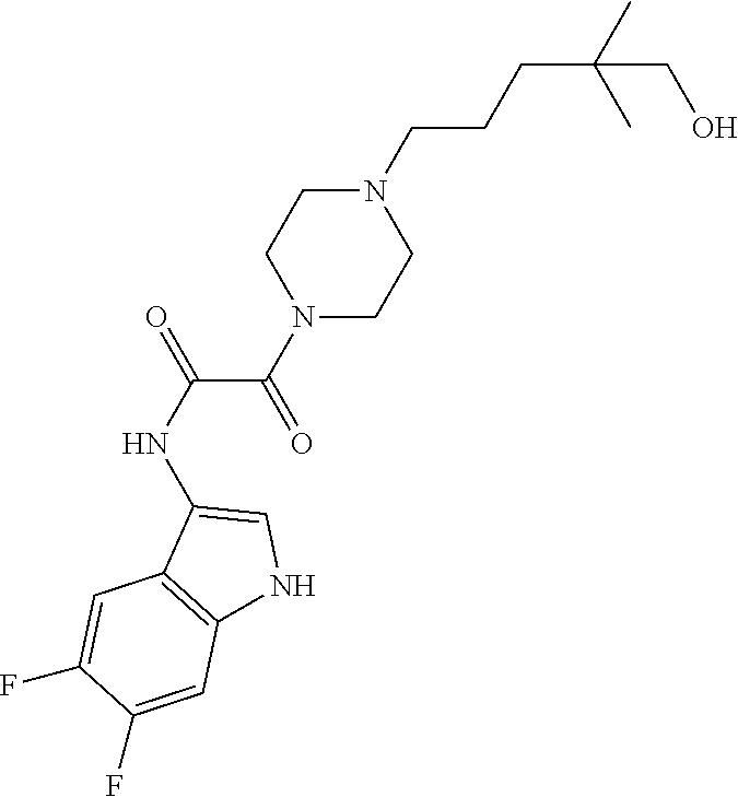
N1(CCCC(CO)(C)C)CCN(C(C(=O)NC2=CNC3=C2C=C(F)C(F)=C3)=O)CC1
